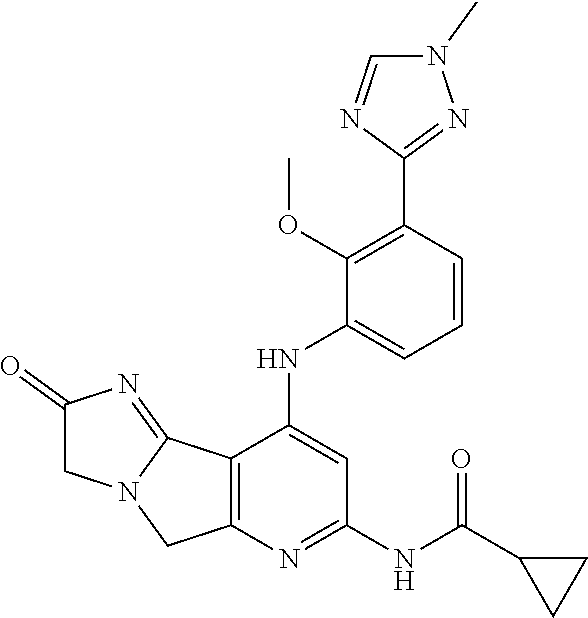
C1=CC(C2=NN(C)C=N2)=C(OC)C(NC2=CC(NC(C3CC3)=O)=NC3=C2C2=NC(=O)CN2C3)=C1
